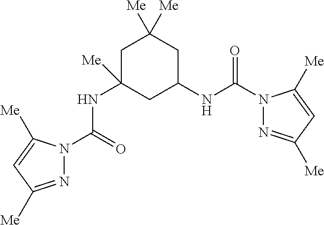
C1C(NC(=O)N2N=C([Me])C=C2[Me])CC(NC(N2N=C([Me])C=C2[Me])=O)([Me])CC1([Me])[Me]
